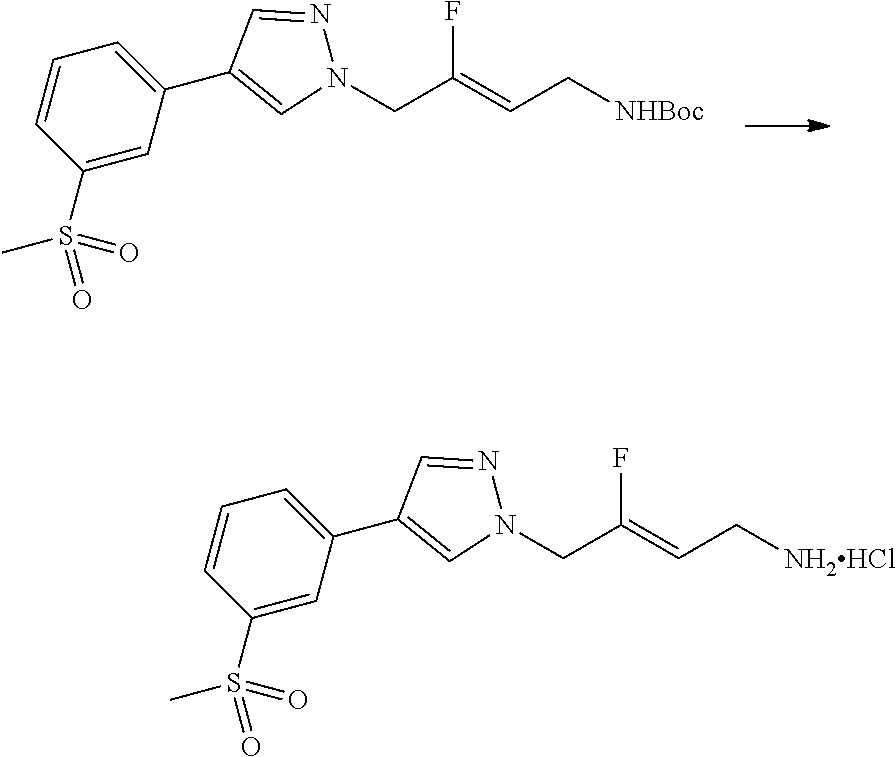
C1=CC(S(=O)(C)=O)=CC(C2=CN(CC(=CC[NHBoc])F)N=C2)=C1.C1=CC(S(=O)(C)=O)=CC(C2=CN(CC(=CC[NH2HCl])F)N=C2)=C1
